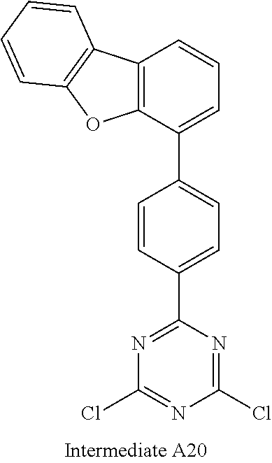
N1=C(C2=CC=C(C3=CC=CC4=C3OC3=C4C=CC=C3)C=C2)N=C(Cl)N=C1Cl
